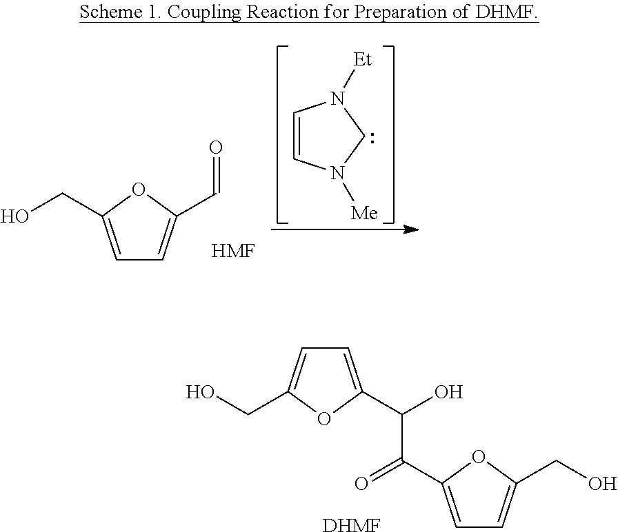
C1=C(CO)OC(C=O)=C1.[HMF].C1=CN([Me])CN1[Et].C1=C(C(O)C(=O)C2=CC=C(CO)O2)OC(CO)=C1.[DHMF]
